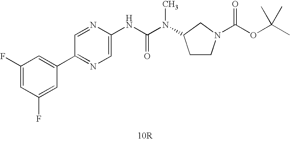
[10R].C1(C2=CC(F)=CC(F)=C2)=NC=C(NC(N(C)C2CN(C(OC(C)(C)C)=O)CC2)=O)N=C1
